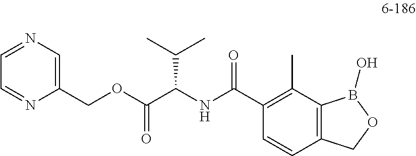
C(C(NC(C1=C(C)C2=C(C=C1)COB2O)=O)C(OCC1=CN=CC=N1)=O)(C)C
